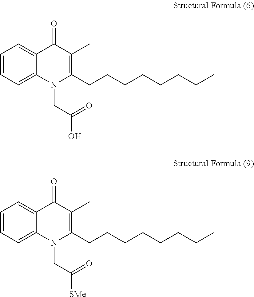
C1=CC=C2C(=C1)C(=O)C(C)=C(CCCCCCCC)N2CC([SMe])=O.C1=CC=C2C(=C1)C(=O)C(C)=C(CCCCCCCC)N2CC(O)=O
